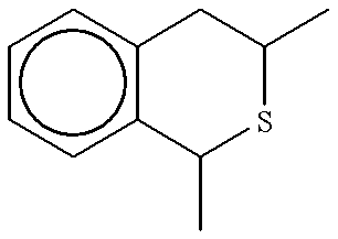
c1ccc2c(c1)CC(C)SC2C
